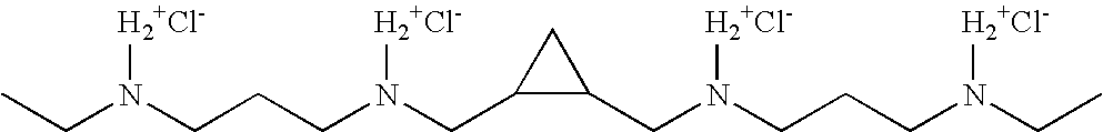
C1C(CN(CCCN(CC)[H2+Cl-])[H2+Cl-])C1CN(CCCN(CC)[H2+Cl-])[H2+Cl-]
